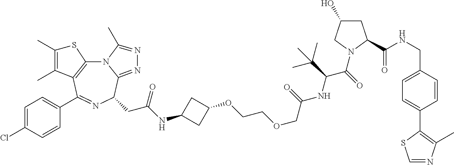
N12C3=C(C(C4=CC=C(Cl)C=C4)=NC(CC(NC4CC(OCCOCC(NC(C(=O)N5CC(O)CC5C(NCC5=CC=C(C6=C(C)N=CS6)C=C5)=O)C(C)(C)C)=O)C4)=O)C1=NN=C2C)C(C)=C(C)S3
